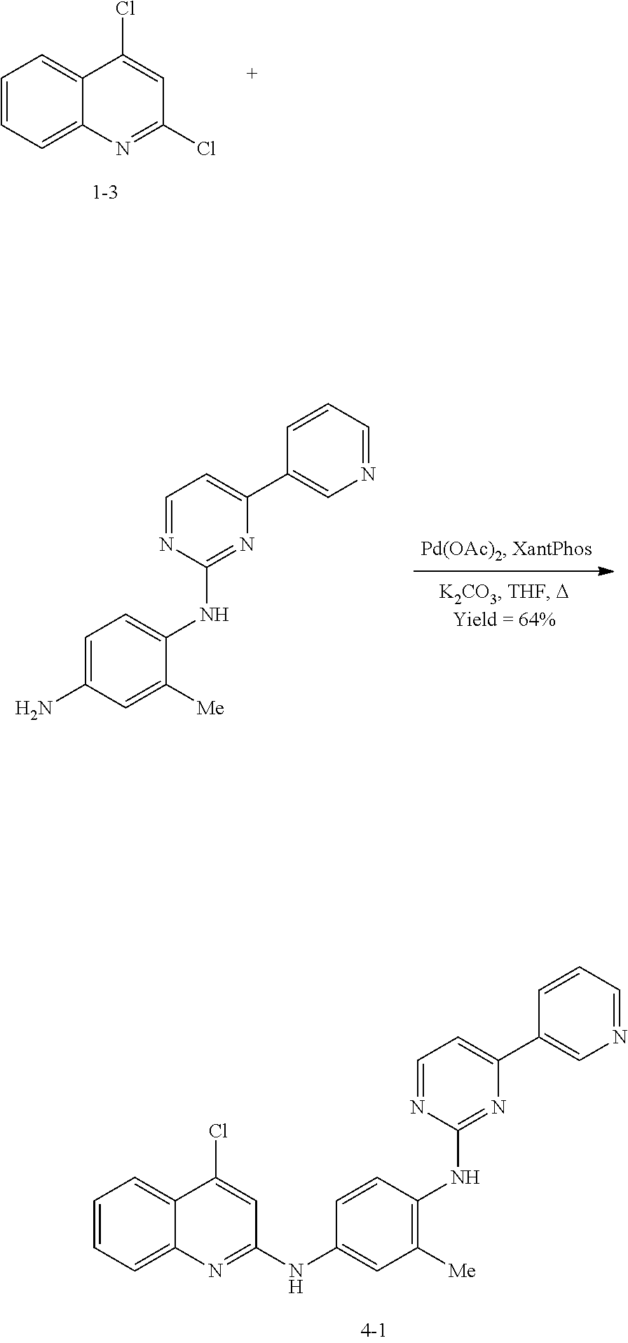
C1=CC=C2C(=C1)C(Cl)=CC(Cl)=N2.C1=C(N)C=C([Me])C(NC2=NC(C3=CN=CC=C3)=CC=N2)=C1.C1=CC(NC2=NC(C3=CN=CC=C3)=CC=N2)=C([Me])C=C1NC1=NC2=CC=CC=C2C(Cl)=C1
